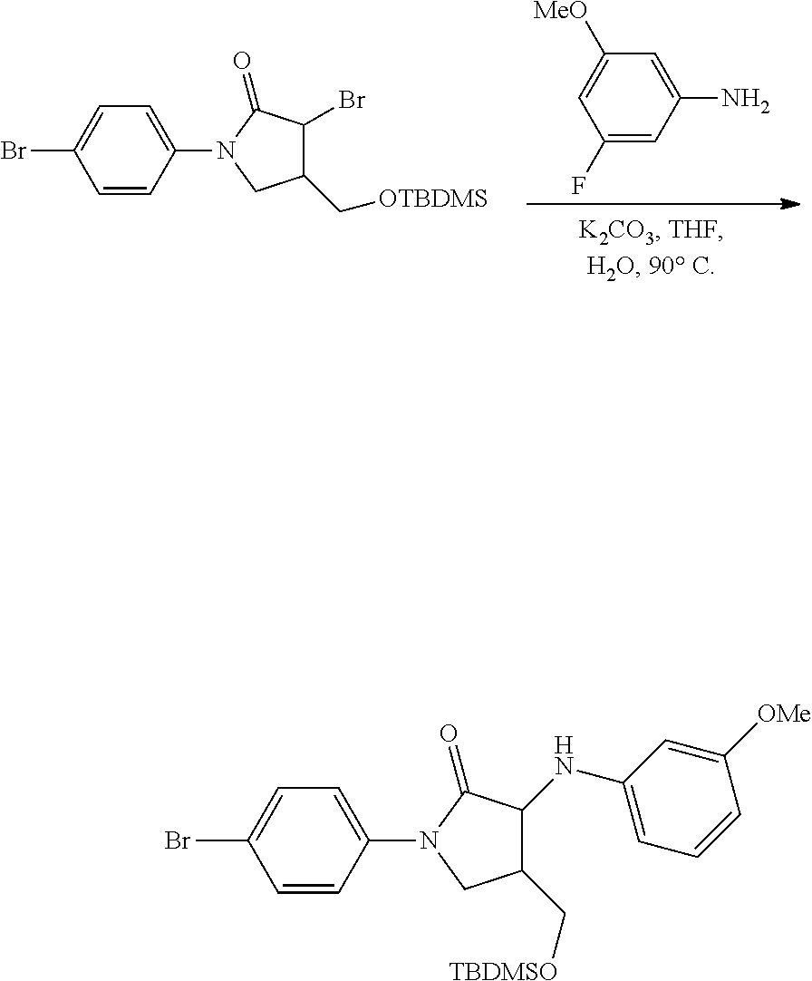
C1(C[OTBDMS])C(Br)C(=O)N(C2=CC=C(Br)C=C2)C1.C1([MeO])=CC(F)=CC(N)=C1.C1(C[TBDMSO])C(NC2=CC=CC([OMe])=C2)C(=O)N(C2=CC=C(Br)C=C2)C1
